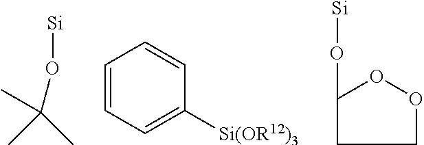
[Si]OC(C)(C)C.C1=CC=C([Si(OR12)3])C=C1.C1OOC(O[Si])C1
